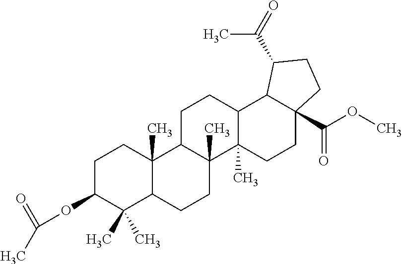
C1C(OC(C)=O)C(C)(C)C2C(C)(C1)C1C(C)(CC2)C2(C)C(CC1)C1C(C(OC)=O)(CC2)CCC1C(=O)C
